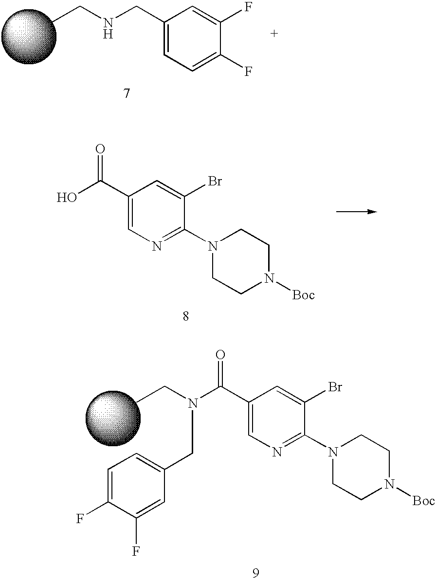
C1(C(N(CC)CC2=CC=C(F)C(F)=C2)=O)=CN=C(N2CCN([Boc])CC2)C(Br)=C1.C1(C(O)=O)=CN=C(N2CCN([Boc])CC2)C(Br)=C1.C1(CNCC)=CC=C(F)C(F)=C1
